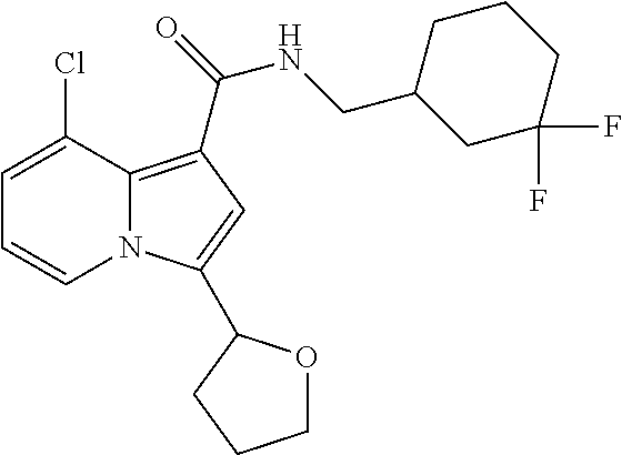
C1=C(Cl)C2=C(C(NCC3CC(F)(F)CCC3)=O)C=C(C3OCCC3)N2C=C1
